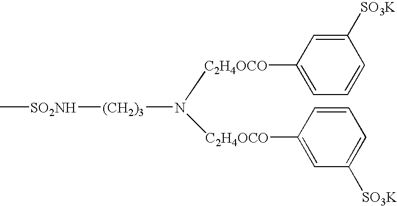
C[SO2NH][(CH2)3]N([C2H4OCO]C1=CC=CC([SO3K])=C1)[C2H4OCO]C1=CC([SO3K])=CC=C1
